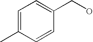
C1=CC(CO)=CC=C1C
